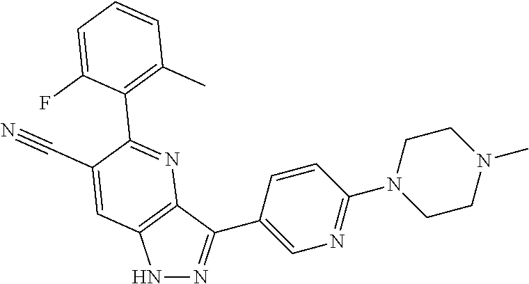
N1N=C(C2=CN=C(N3CCN(C)CC3)C=C2)C2=C1C=C(C#N)C(C1=C(C)C=CC=C1F)=N2
